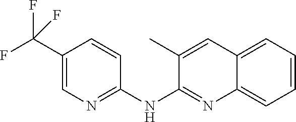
C1(C(F)(F)F)=CN=C(NC2=NC3=CC=CC=C3C=C2C)C=C1
